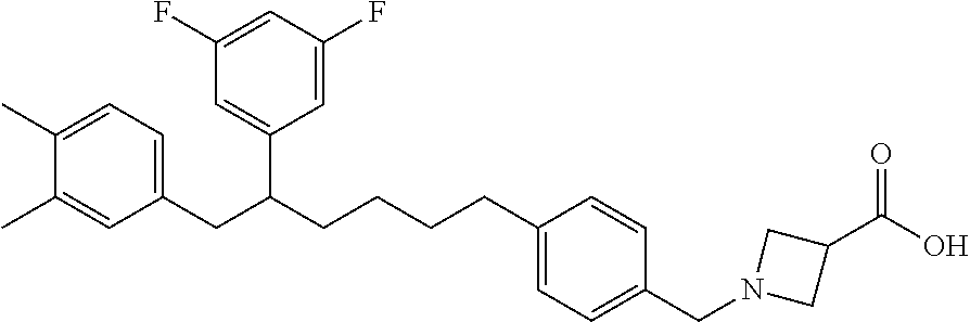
C1(CC(CCCCC2=CC=C(CN3CC(C(O)=O)C3)C=C2)C2=CC(F)=CC(F)=C2)=CC=C(C)C(C)=C1
